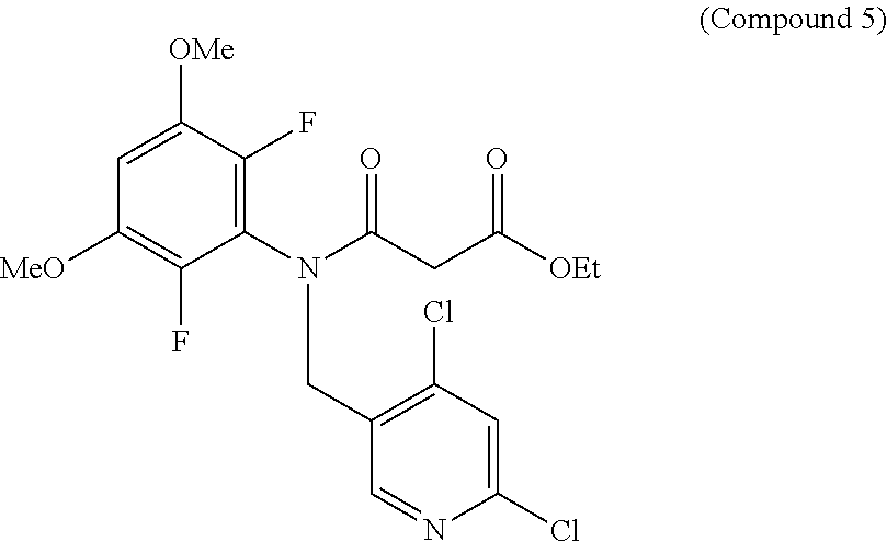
C1=C([OMe])C(F)=C(N(C(CC([OEt])=O)=O)CC2=C(Cl)C=C(Cl)N=C2)C(F)=C1[MeO]
